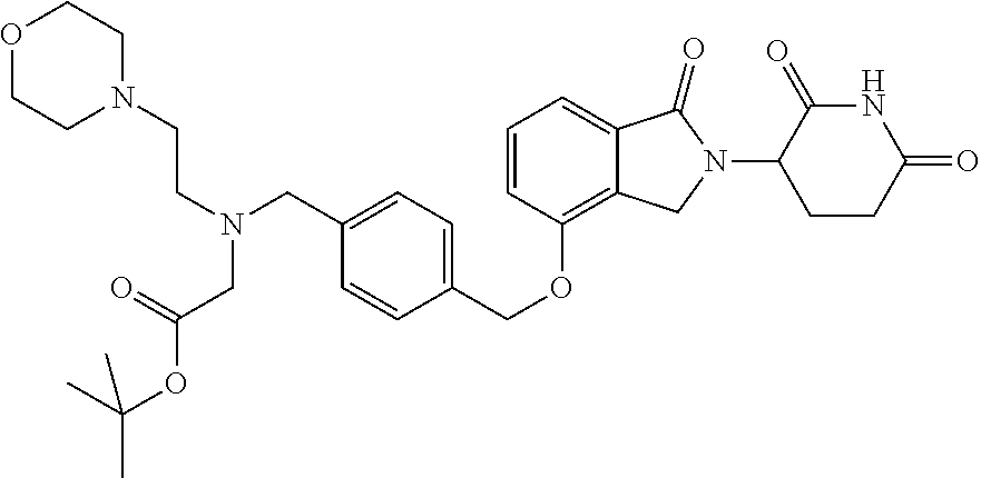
C1=CC(OCC2=CC=C(CN(CCN3CCOCC3)CC(OC(C)(C)C)=O)C=C2)=C2C(=C1)C(=O)N(C1CCC(=O)NC1=O)C2
